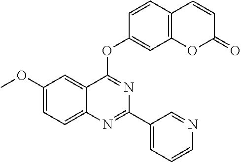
COC1=CC=C2C(=C1)C(OC1=CC3=C(C=C1)C=CC(=O)O3)=NC(C1=CC=CN=C1)=N2
